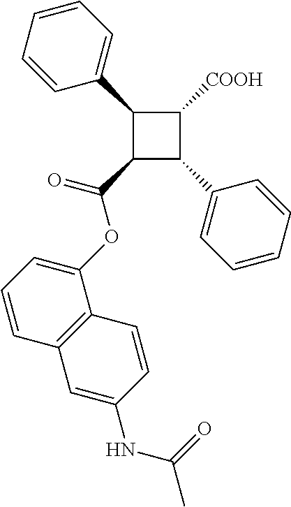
C1(C2=CC=CC=C2)C(C(=O)OC2=CC=CC3=C2C=CC(NC(C)=O)=C3)C(C2=CC=CC=C2)C1[COOH]
